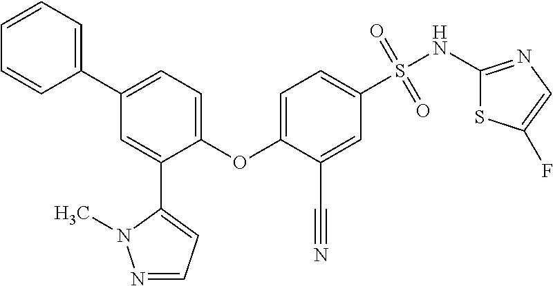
C1(OC2=CC=C(S(=O)(=O)NC3=NC=C(F)S3)C=C2C#N)=CC=C(C2=CC=CC=C2)C=C1C1=CC=NN1C
